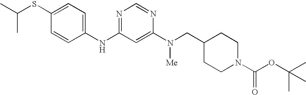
C1(SC(C)C)=CC=C(NC2=NC=NC(N([Me])CC3CCN(C(OC(C)(C)C)=O)CC3)=C2)C=C1
